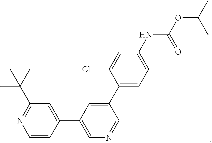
O(C(NC1=CC=C(C2=CC(C3=CC(C(C)(C)C)=NC=C3)=CN=C2)C(Cl)=C1)=O)C(C)C
